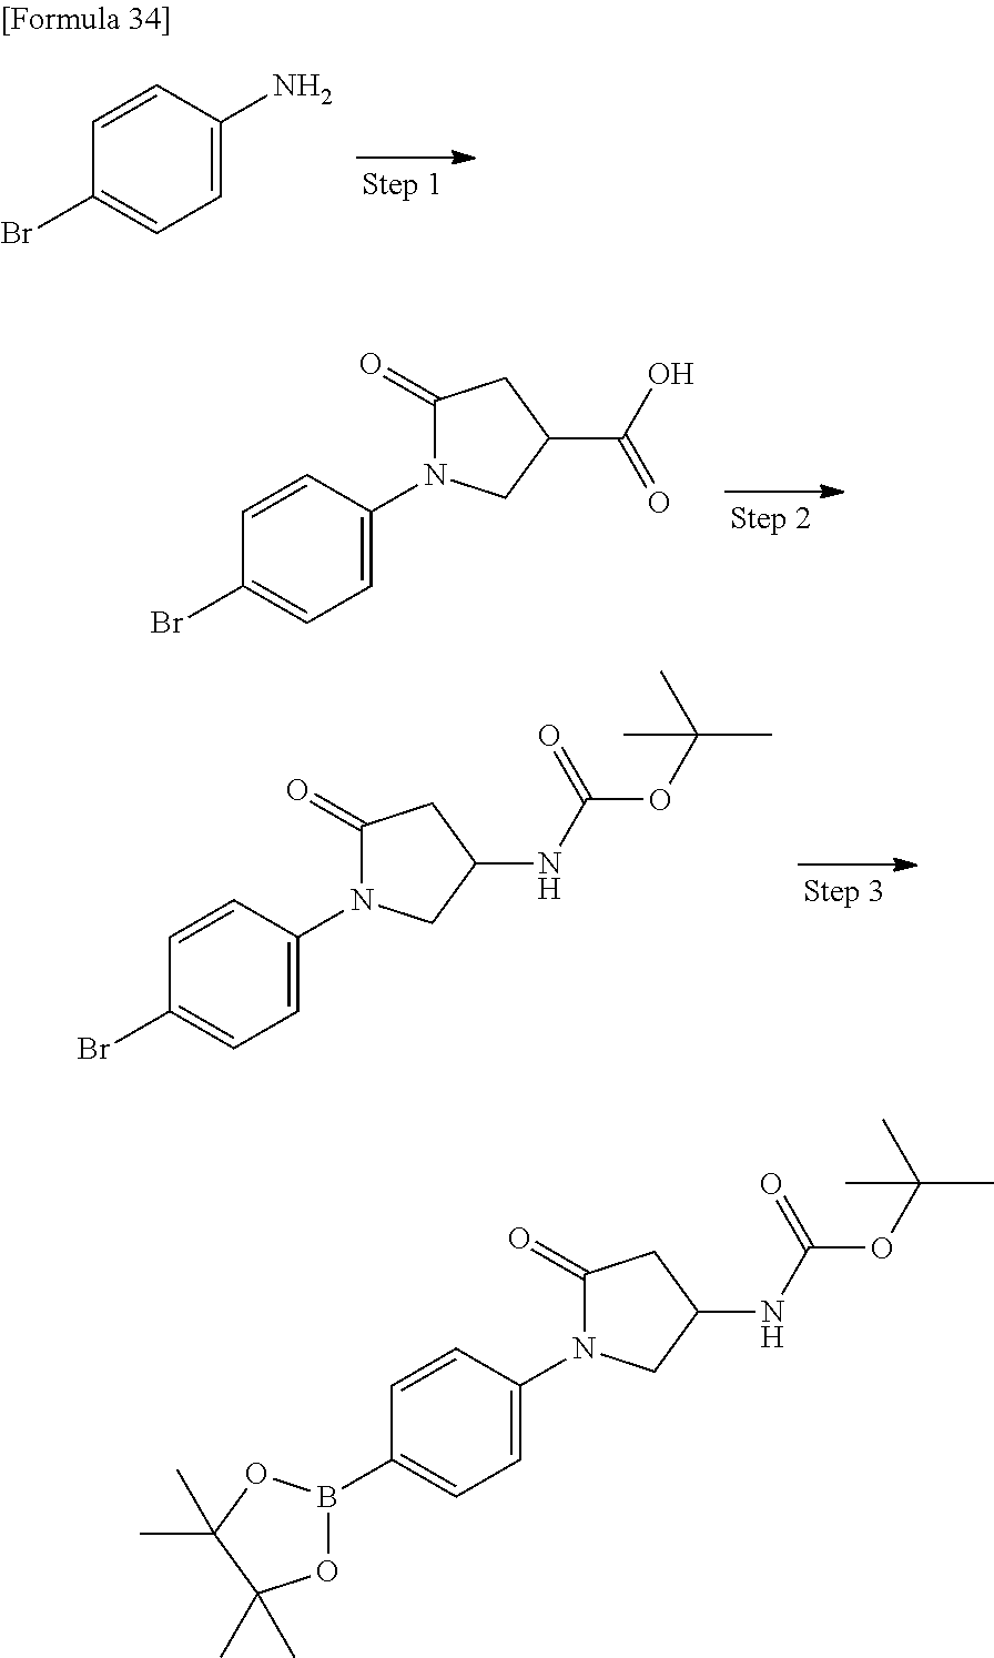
C1=C(N2C(=O)CC(C(O)=O)C2)C=CC(Br)=C1.C1=C(N2C(=O)CC(NC(OC(C)(C)C)=O)C2)C=CC(Br)=C1.C1=C(N)C=CC(Br)=C1.C1=C(N2C(=O)CC(NC(OC(C)(C)C)=O)C2)C=CC(B2OC(C)(C)C(C)(C)O2)=C1
